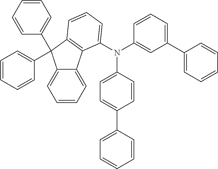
N(C1=CC=C(C2=CC=CC=C2)C=C1)(C1=CC(C2=CC=CC=C2)=CC=C1)C1=CC=CC2=C1C1=CC=CC=C1C2(C1=CC=CC=C1)C1=CC=CC=C1
